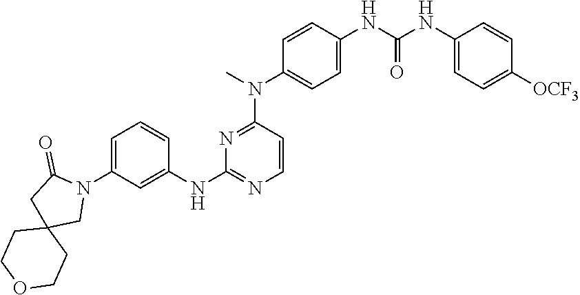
C1=C(N2C(=O)CC3(C2)CCOCC3)C=C(NC2=NC=CC(N(C3=CC=C(NC(NC4=CC=C([OCF3])C=C4)=O)C=C3)C)=N2)C=C1
